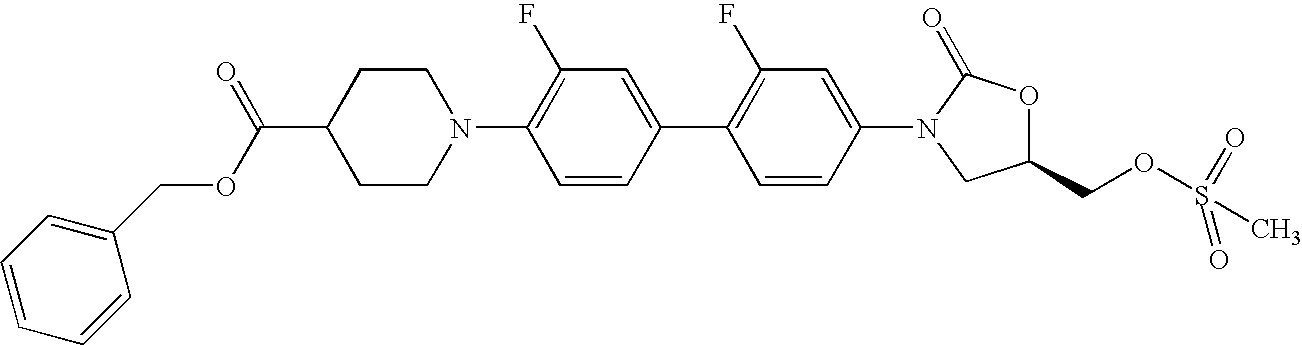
C1CN(C2=C(F)C=C(C3=C(F)C=C(N4C(=O)OC(COS(=O)(C)=O)C4)C=C3)C=C2)CCC1C(OCC1=CC=CC=C1)=O
